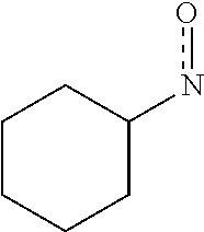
C1CCCC(no)C1
